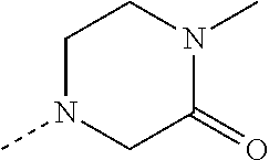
C1N(C)CC(=O)N(C)C1
